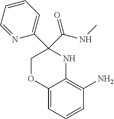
C12=CC=CC(N)=C1NC(C1=CC=CC=N1)(C(=O)NC)CO2
